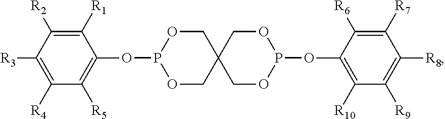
C1([R1])=C([R2])C([R3])=C([R4])C([R5])=C1OP1OCC2(CO1)COP(OC1=C([R10])C([R9])=C([R8])C([R7])=C1[R6])OC2
